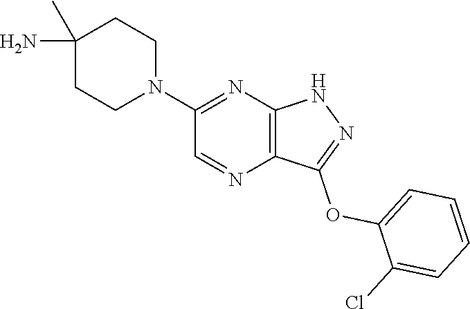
C1(C)(N)CCN(C2=NC3=C(N=C2)C(OC2=CC=CC=C2Cl)=NN3)CC1
